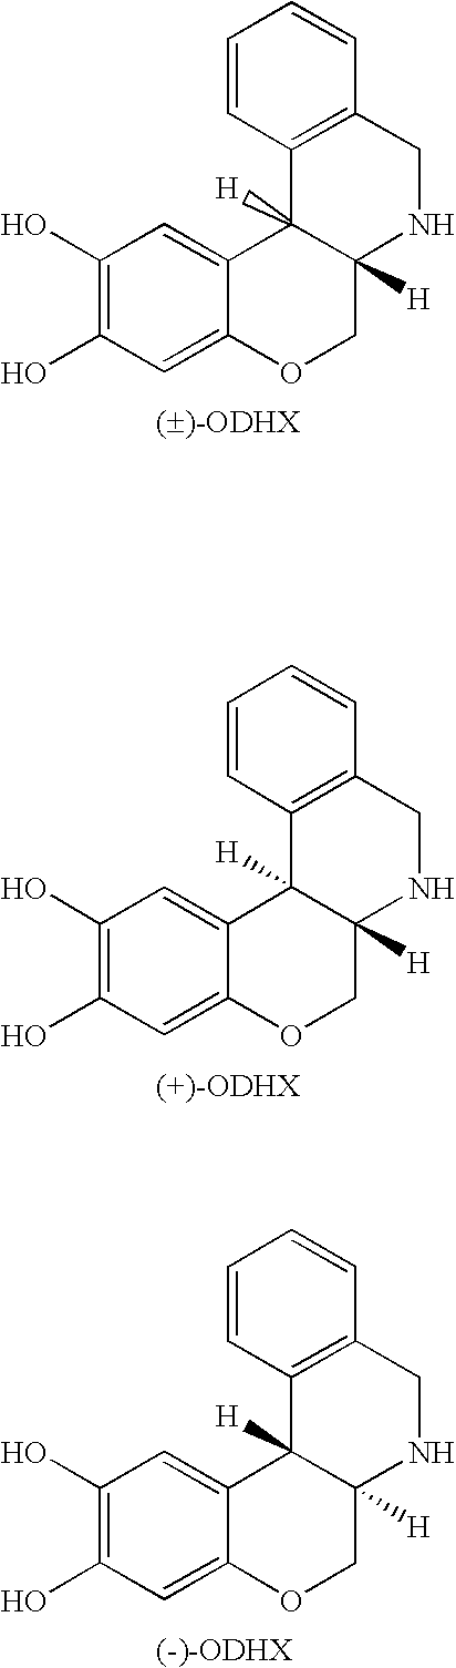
C1=C2C(=CC(O)=C1O)OCC1([H])C2([H])C2=C(CN1)C=CC=C2.C1=C2C(=CC(O)=C1O)OCC1([H])C2([H])C2=C(CN1)C=CC=C2.C1=C2C(=CC(O)=C1O)OCC1([H])C2([H])C2=C(CN1)C=CC=C2
